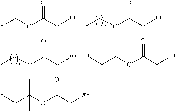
*COC(C[**])=O.CCOC(C[**])=O.CCOC(C[**])=O.C(C(OC(C[**])=O)C)*.C(C(OC(C[**])=O)(C)C)*
